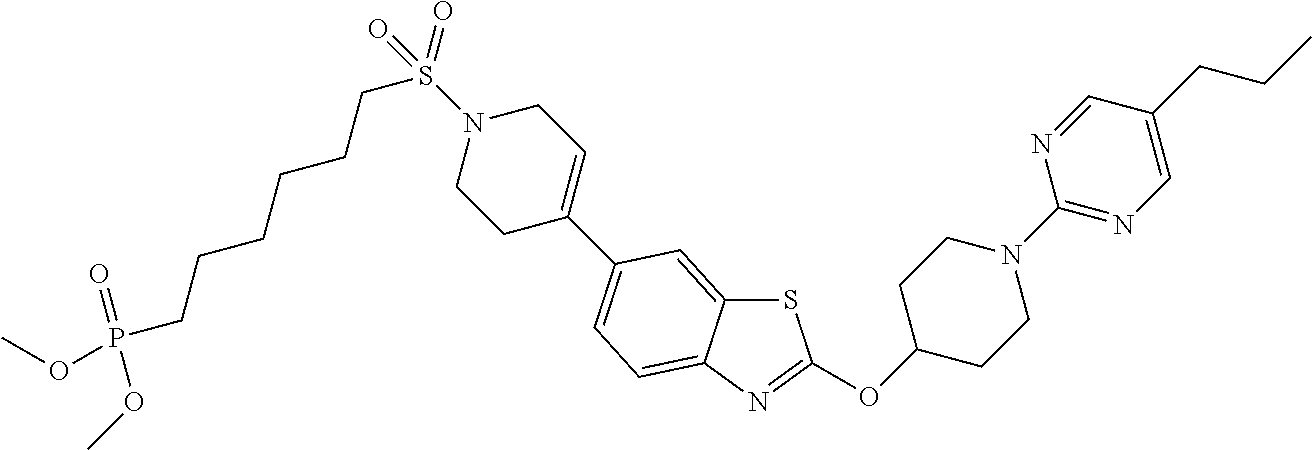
S1C2=CC(C3=CCN(S(CCCCCCP(OC)(OC)=O)(=O)=O)CC3)=CC=C2N=C1OC1CCN(C2=NC=C(CCC)C=N2)CC1
